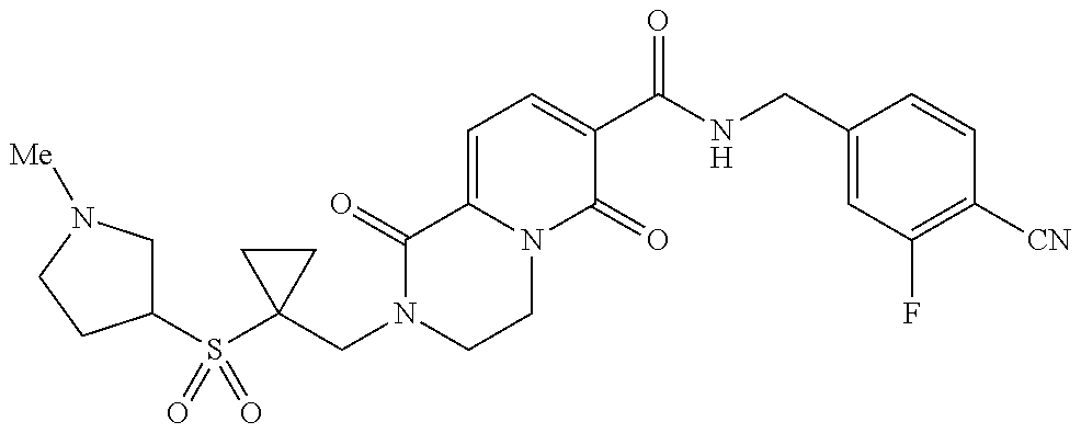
C1(CN2CCN3C(=CC=C(C(NCC4=CC(F)=C([CN])C=C4)=O)C3=O)C2=O)(S(C2CN([Me])CC2)(=O)=O)CC1
